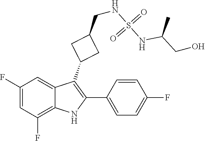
N(S(=O)(NC(CO)C)=O)CC1CC(C2=C(C3=CC=C(F)C=C3)NC3=C(F)C=C(F)C=C23)C1
